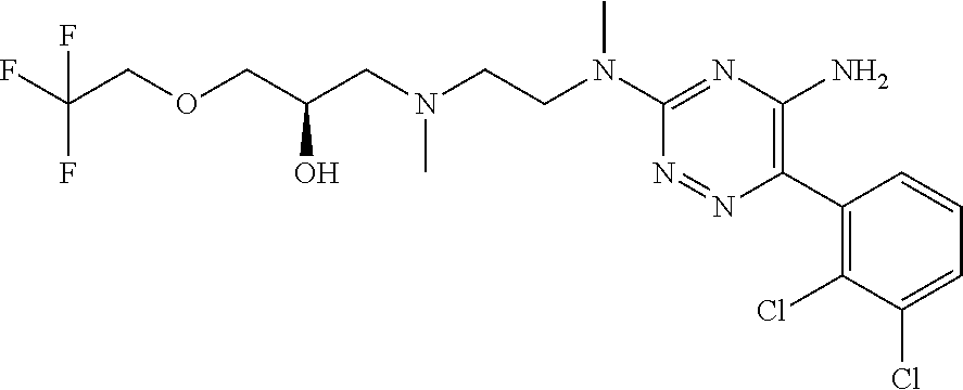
C1(N(CCN(CC(COCC(F)(F)F)O)C)C)=NC(N)=C(C2=C(Cl)C(Cl)=CC=C2)N=N1
